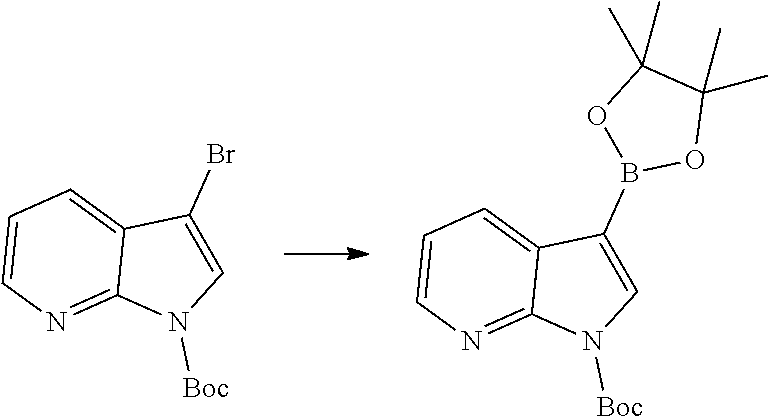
C12=CC=CN=C1N([Boc])C=C2Br.C12=NC=CC=C1C(B1OC(C)(C)C(C)(C)O1)=CN2[Boc]
